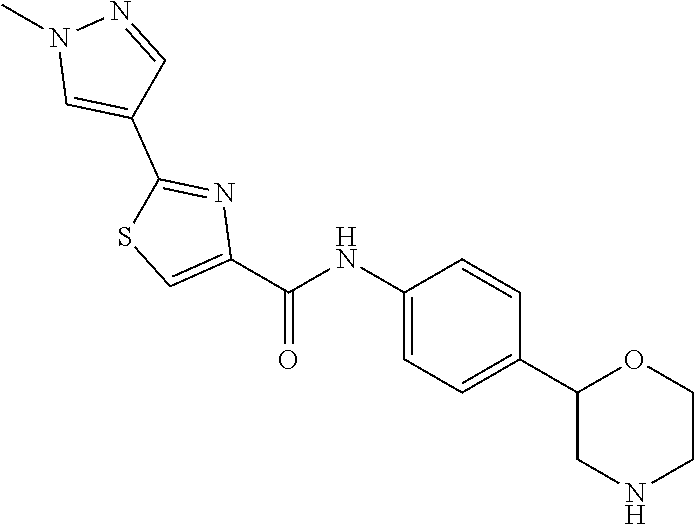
C1(C(NC2=CC=C(C3CNCCO3)C=C2)=O)=CSC(C2=CN(C)N=C2)=N1
